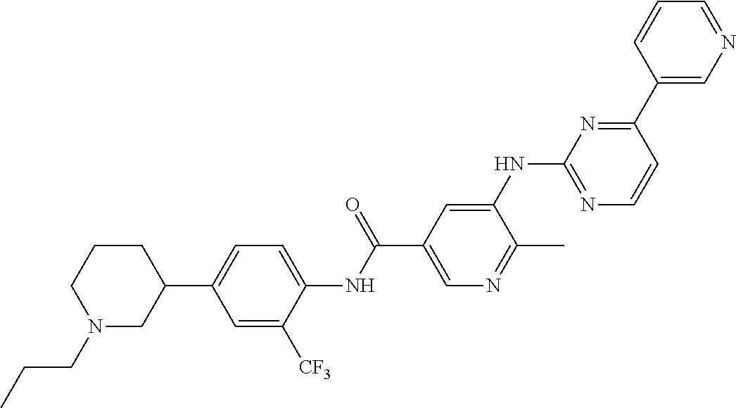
C1(C2=CC=C(NC(C3=CN=C(C)C(NC4=NC=CC(C5=CN=CC=C5)=N4)=C3)=O)C([CF3])=C2)CCCN(CCC)C1
